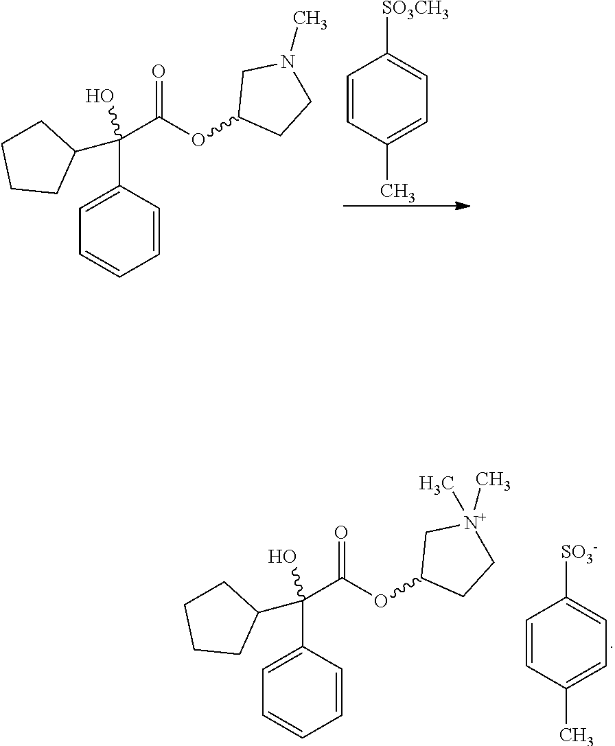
C1=CC(C)=CC=C1[SO3CH3].C1CCCC1C(C1=CC=CC=C1)(C(OC1CCN(C)C1)=O)O.C1CCCC1C(C1=CC=CC=C1)(C(OC1CC[N+](C)(C)C1)=O)O.C1=CC(C)=CC=C1[SO3-]
